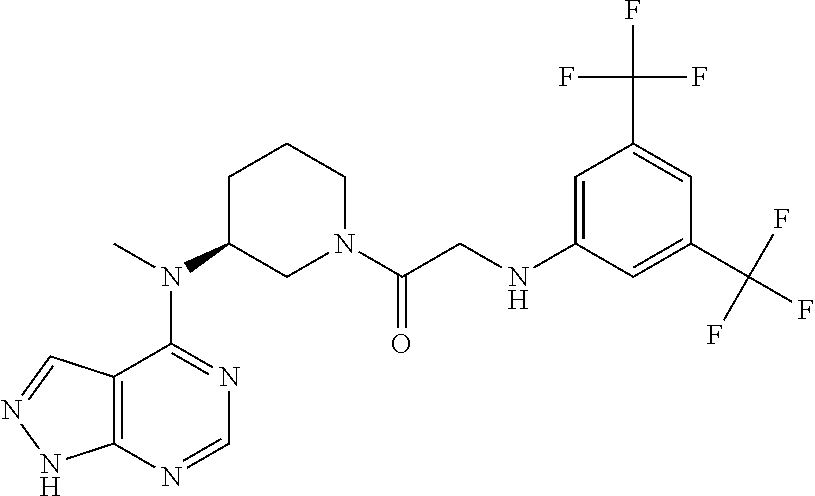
N(C1CN(C(CNC2=CC(C(F)(F)F)=CC(C(F)(F)F)=C2)=O)CCC1)(C1=NC=NC2=C1C=NN2)C
